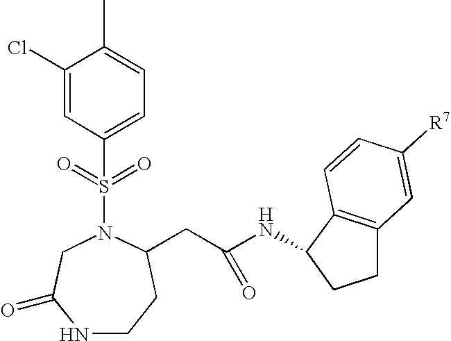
N1CCC(CC(NC2C3=C(CC2)C=C([R7])C=C3)=O)N(S(=O)(=O)C2=CC=C(C)C(Cl)=C2)CC1=O
